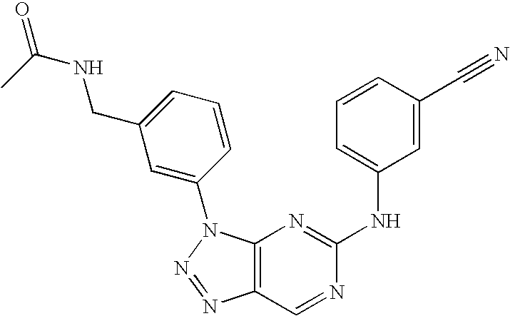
C12=C(N(C3=CC(CNC(=O)C)=CC=C3)N=N1)N=C(NC1=CC=CC(C#N)=C1)N=C2
